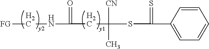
C1=CC=C(C(=S)SC([CN])(C)CC(=O)NC[FG])C=C1
